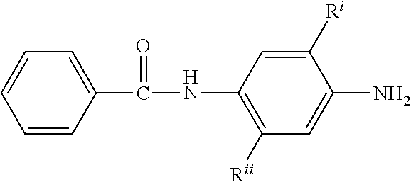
C1=CC(C(=O)NC2=C([Rii])C=C(N)C([Ri])=C2)=CC=C1
